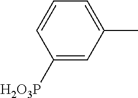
C1([H2O3P])=CC(C)=CC=C1
